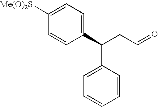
C1=C([Me(O)2S])C=CC(C(CC=O)C2=CC=CC=C2)=C1
